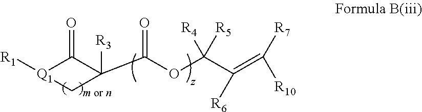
[Q1]1([R1])C(=O)C(C(OC(C(=C([R10])[R7])[R6])([R4])[R5])=O)([R3])C1
